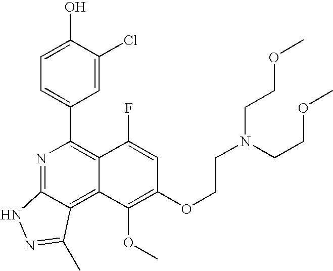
N1=C2C(=C3C(=C1C1=CC=C(O)C(Cl)=C1)C(F)=CC(OCCN(CCOC)CCOC)=C3OC)C(C)=NN2
